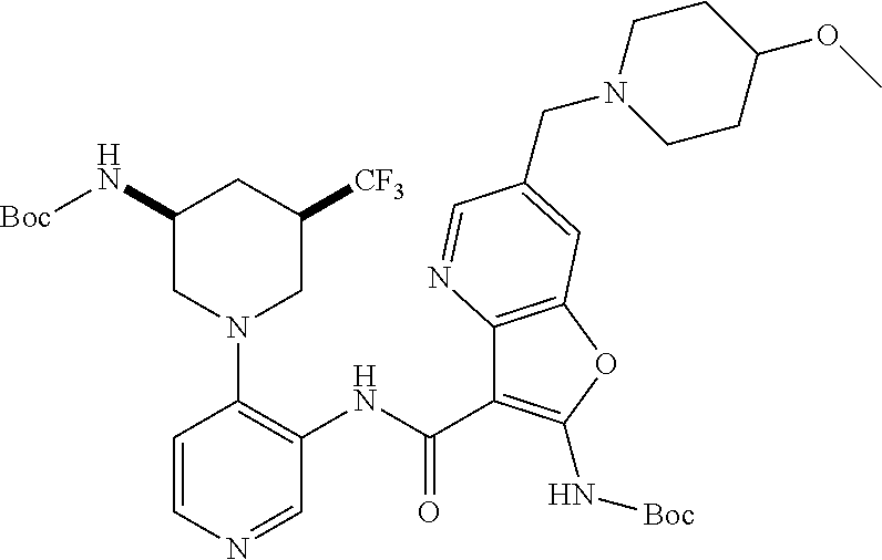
C1=CN=CC(NC(C2=C(N[Boc])OC3=C2N=CC(CN2CCC(OC)CC2)=C3)=O)=C1N1CC(N[Boc])CC([CF3])C1
